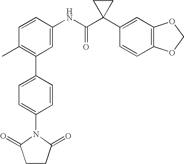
C1=CC(NC(C2(C3=CC4=C(C=C3)OCO4)CC2)=O)=CC(C2=CC=C(N3C(=O)CCC3=O)C=C2)=C1C
